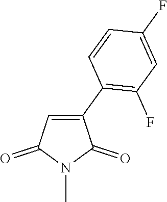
C1(C2=C(F)C=C(F)C=C2)=CC(=O)N(C)C1=O
